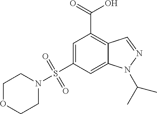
C1=C(S(=O)(=O)N2CCOCC2)C=C2C(=C1C(O)=O)C=NN2C(C)C
